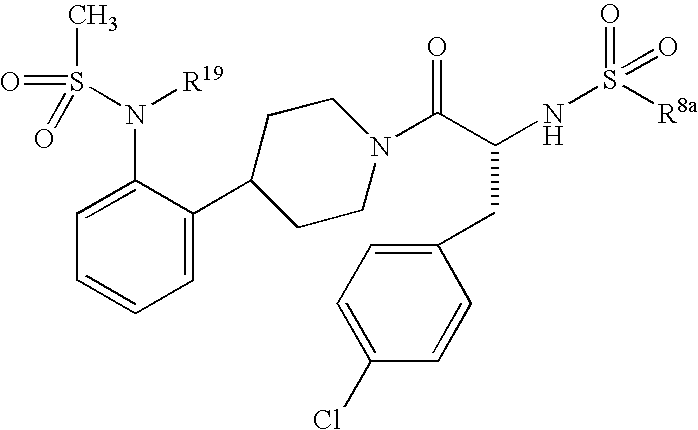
C1=C(C2CCN(C(C(NS([R8a])(=O)=O)CC3=CC=C(Cl)C=C3)=O)CC2)C(N(S(=O)(=O)C)[R19])=CC=C1
